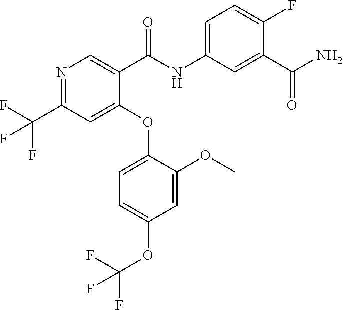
C1=C(OC2=CC(C(F)(F)F)=NC=C2C(=O)NC2=CC=C(F)C(C(=O)N)=C2)C(OC)=CC(OC(F)(F)F)=C1
